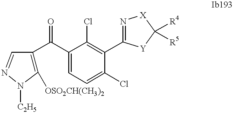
C1([OSO2CH(CH3)2])=C(C(C2=CC=C(Cl)C(C3=N[X]C([R4])([R5])[Y]3)=C2Cl)=O)C=NN1[C2H5]
